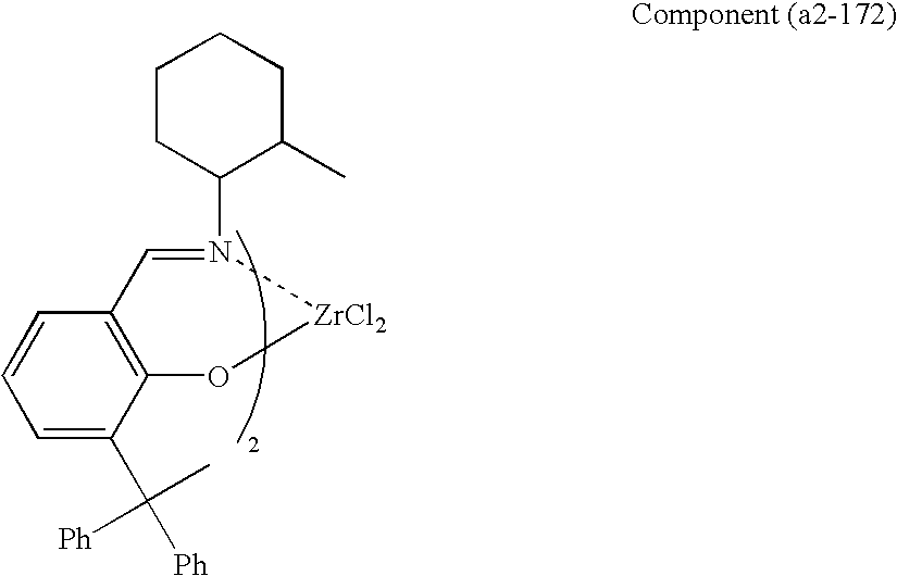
C1=C(C([Ph])(C)[Ph])C2=C(C=C1)C=N(C1C(C)CCCC1)[ZrCl2]O2
